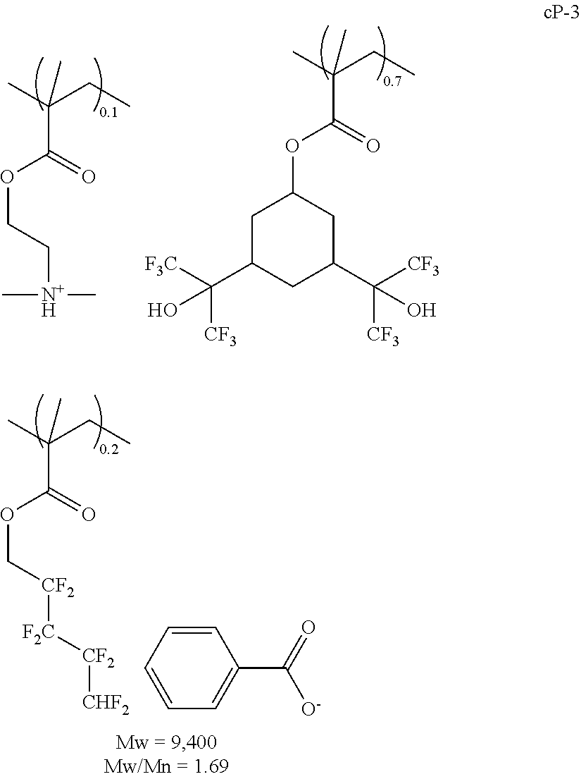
C1C(C([F3C])([CF3])O)CC(C([CF3])([CF3])O)CC1OC(C(C)(CC)C)=O.[N+H](CCOC(C(C)(CC)C)=O)(C)C.[F2C]([CF2]COC(C(C)(CC)C)=O)[CF2][CHF2].C1=CC=C(C([O-])=O)C=C1
